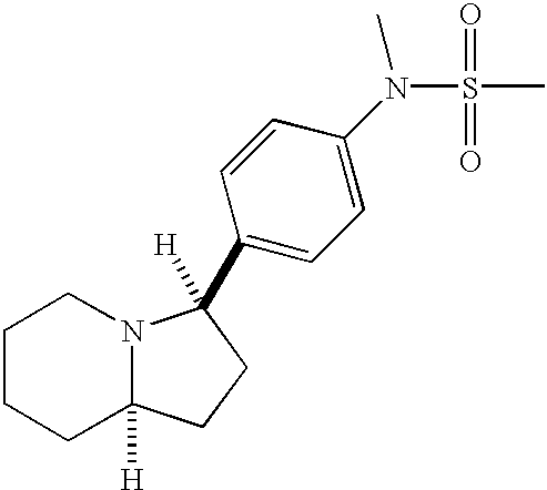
C1CCC2([H])N(C1)C(C1=CC=C(N(S(C)(=O)=O)C)C=C1)([H])CC2
